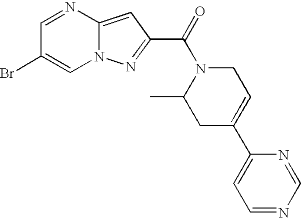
C1=NC2=CC(C(=O)N3C(C)CC(C4=CC=NC=N4)=CC3)=NN2C=C1Br
